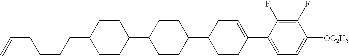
C1(F)=C(F)C(C2=CCC(C3CCC(C4CCC(CCCCC=C)CC4)CC3)CC2)=CC=C1[OC2H5]
